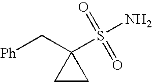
C([Ph])C1(S(N)(=O)=O)CC1
